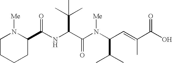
N(C(C(N(C(C(C)C)C=C(C(O)=O)C)[Me])=O)C(C)(C)C)C(=O)C1N([Me])CCCC1
